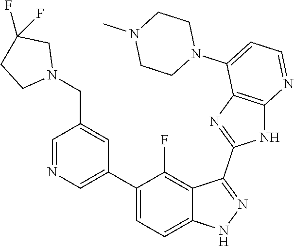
C1=NC=C(C2=CC=C3C(=C2F)C(C2=NC4=C(N2)N=CC=C4N2CCN(C)CC2)=NN3)C=C1CN1CC(F)(F)CC1
